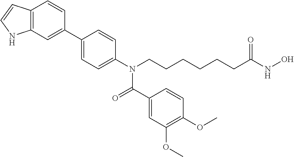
C1(C2=CC3=C(C=C2)C=CN3)=CC=C(N(CCCCCCC(NO)=O)C(=O)C2=CC(OC)=C(OC)C=C2)C=C1
